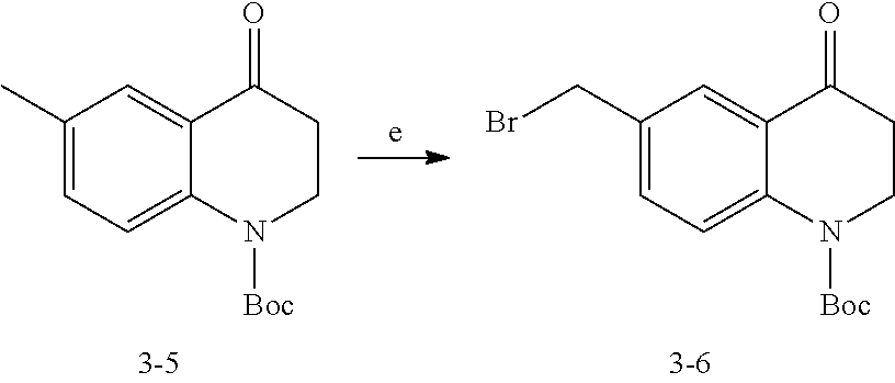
C1(C)=CC=C2C(=C1)C(=O)CCN2[Boc].C1(CBr)=CC=C2C(=C1)C(=O)CCN2[Boc]
